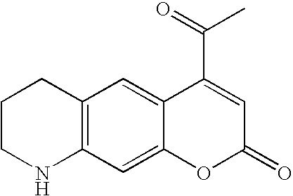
C12=C(C=C3C(=C1)C(C(C)=O)=CC(=O)O3)NCCC2
